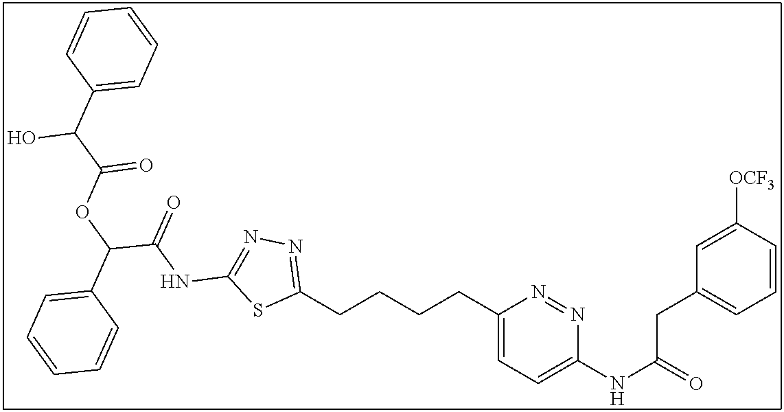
C1(CCCCC2=CC=C(NC(=O)CC3=CC=CC([OCF3])=C3)N=N2)=NN=C(NC(C(C2=CC=CC=C2)OC(C(C2=CC=CC=C2)O)=O)=O)S1
